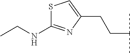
C(C(C)C)CC1=CSC(NCC)=N1
